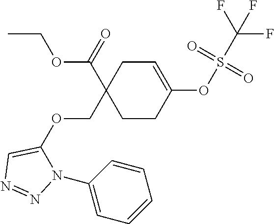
CCOC(C1(COC2=CN=NN2C2=CC=CC=C2)CC=C(OS(=O)(C(F)(F)F)=O)CC1)=O
